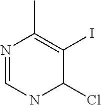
N1=CNC(Cl)C(I)=C1C
